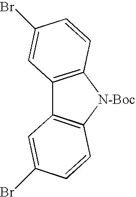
C12=C([N-Boc]C3=C1C=C(Br)C=C3)C=CC(Br)=C2
